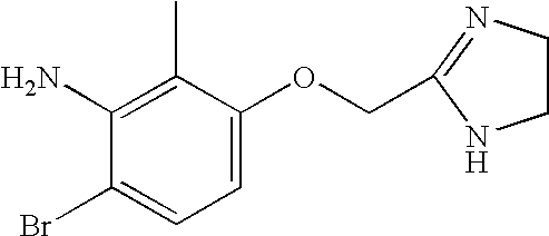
C1=C(OCC2=NCCN2)C(C)=C(N)C(Br)=C1
